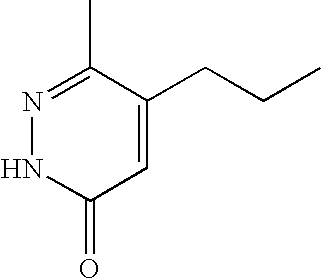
N1=C(C)C(CCC)=CC(=O)N1
